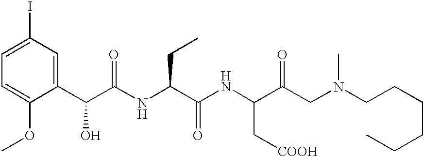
C1=C(OC)C(C(C(NC(C(NC(C(CN(C)CCCCCC)=O)C[COOH])=O)CC)=O)O)=CC(I)=C1
